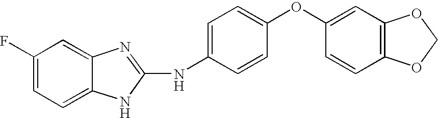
C1(F)=CC=C2C(=C1)N=C(NC1=CC=C(OC3=CC4=C(C=C3)OCO4)C=C1)N2
